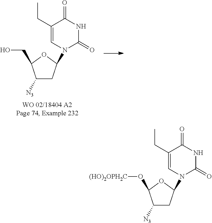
C1([N3])CC(N2C=C(CC)C(=O)NC2=O)OC1O[(HO)2OPH2C].C1([N3])CC(N2C=C(CC)C(=O)NC2=O)OC1CO
